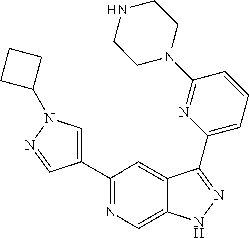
C1(C2=CN(C3CCC3)N=C2)=NC=C2C(=C1)C(C1=CC=CC(N3CCNCC3)=N1)=NN2
